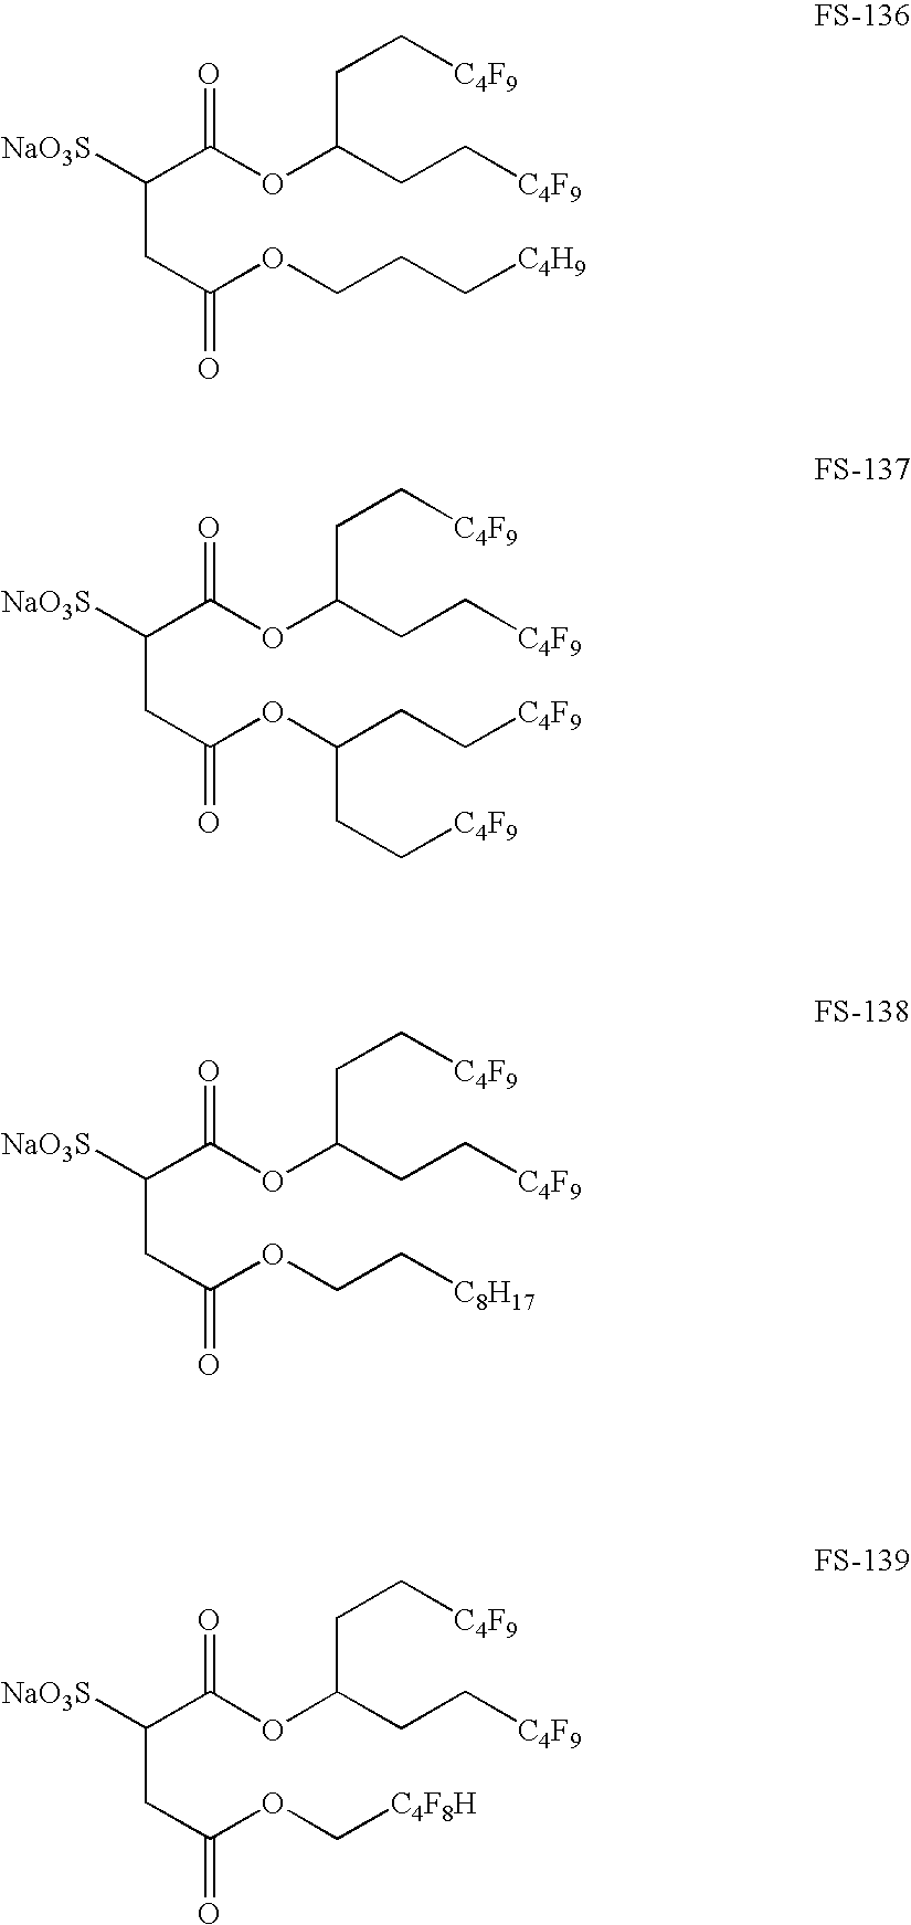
C(C(OC(CC[C4F9])CC[C4F9])=O)([NaO3S])CC(=O)OCCC[C4H9].C(C(OC(CC[C4F9])CC[C4F9])=O)([NaO3S])CC(=O)OC(CC[C4F9])CC[C4F9].C(C(OC(CC[C4F9])CC[C4F9])=O)([NaO3S])CC(=O)OCC[C8H17].C(C(OC(CC[C4F9])CC[C4F9])=O)([NaO3S])CC(=O)OC[C4F8H]
